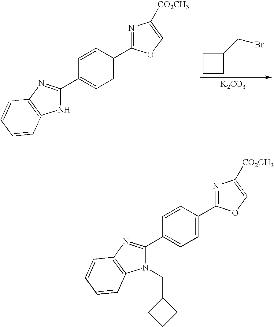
C1=CC(C2=NC([CO2CH3])=CO2)=CC=C1C1=NC2=C(N1)C=CC=C2.C1CCC1CBr.[K2CO3].C1=CC(C2=NC([CO2CH3])=CO2)=CC=C1C1=NC2=C(N1CC1CCC1)C=CC=C2
